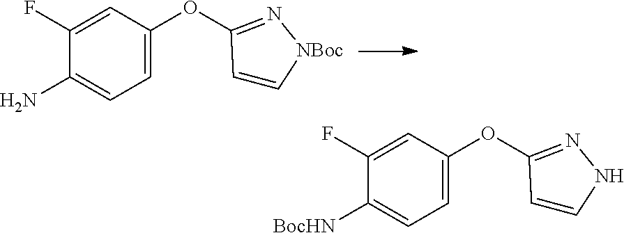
C1=C(OC2=N[NBoc]C=C2)C=C(F)C(N)=C1.C1=C(OC2=NNC=C2)C=C(F)C([BocHN])=C1
